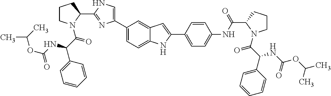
C1(C2=CNC(C3CCCN3C(C(C3=CC=CC=C3)NC(OC(C)C)=O)=O)=N2)=CC=C2C(=C1)C=C(C1=CC=C(NC(C3N(C(C(C4=CC=CC=C4)NC(OC(C)C)=O)=O)CCC3)=O)C=C1)N2
